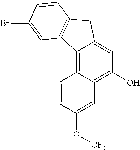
C1=CC(O[CF3])=CC2=C(O)C=C3C(=C12)C1=C(C3(C)C)C=CC(Br)=C1
